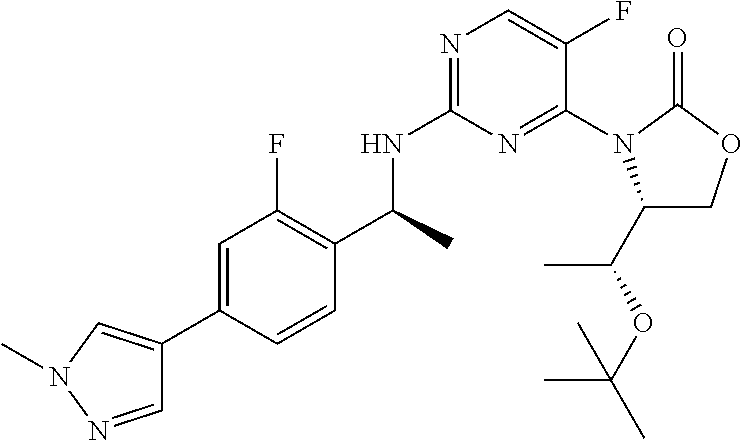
C(C)(NC1=NC=C(F)C(N2C(C(OC(C)(C)C)C)COC2=O)=N1)C1=C(F)C=C(C2=CN(C)N=C2)C=C1
